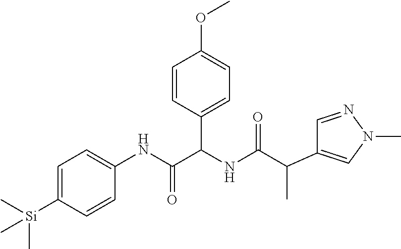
C1=C([Si](C)(C)C)C=CC(NC(=O)C(NC(C(C2=CN(C)N=C2)C)=O)C2=CC=C(OC)C=C2)=C1
